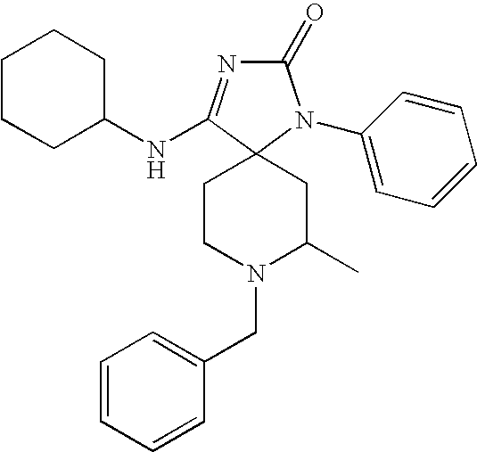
C1CCC(NC2=NC(=O)N(C3=CC=CC=C3)C23CCN(CC2=CC=CC=C2)C(C)C3)CC1
